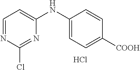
C1=NC(Cl)=NC(NC2=CC=C([COOH])C=C2)=C1.Cl
